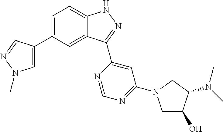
C1=C(C2=CN(C)N=C2)C=C2C(=C1)NN=C2C1=CC(N2CC(O)C(N(C)C)C2)=NC=N1
